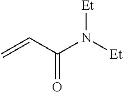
[Et]N([Et])C(C=C)=O
